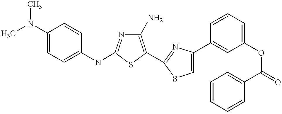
C1(N)=C(C2=NC(C3=CC(OC(=O)C4=CC=CC=C4)=CC=C3)=CS2)SC(NC2=CC=C(N(C)C)C=C2)=N1
